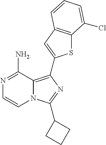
C12=C(C3=CC4=C(S3)C(Cl)=CC=C4)N=C(C3CCC3)N1C=CN=C2N
